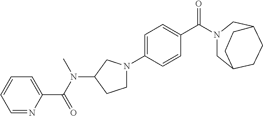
C1C2CCC(CN1C(C1=CC=C(N3CCC(N(C(=O)C4=CC=CC=N4)C)C3)C=C1)=O)CC2
